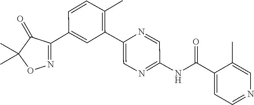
C1(C2=CC(C3=CN=C(NC(C4=CC=NC=C4C)=O)C=N3)=C(C)C=C2)=NOC(C)(C)C1=O
